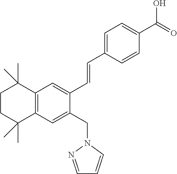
C12=C(C=C(CN3N=CC=C3)C(C=CC3=CC=C(C(=O)O)C=C3)=C1)C(C)(C)CCC2(C)C
